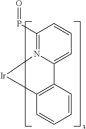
C1(P=O)=N2C(=CC=C1)C1=C([Ir]2)C=CC=C1
